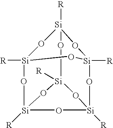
[Si]12([R])O[Si]3([R])O[Si]4([R])O[Si]([R])(O3)O[Si]([R])(O[Si]([R])(O4)O1)O2
